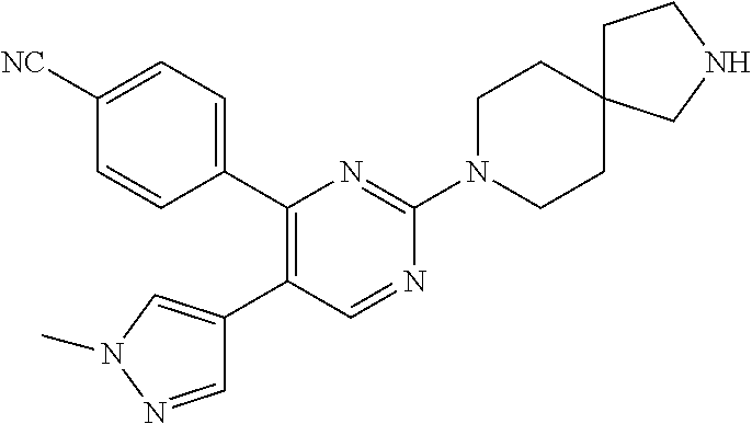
C1(C2=CC=C([NC])C=C2)=C(C2=CN(C)N=C2)C=NC(N2CCC3(CC2)CCNC3)=N1
